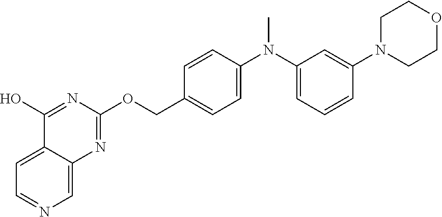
C12=CC=NC=C1N=C(OCC1=CC=C(N(C3=CC=CC(N4CCOCC4)=C3)C)C=C1)N=C2O
